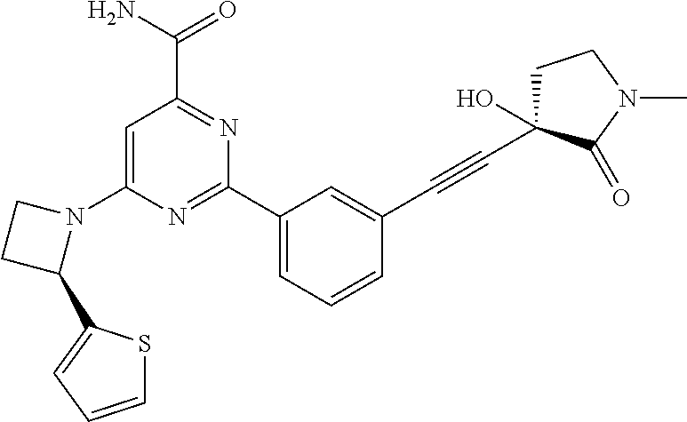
C1=C(N2CCC2C2=CC=CS2)N=C(C2=CC=CC(C#CC3(O)CCN(C)C3=O)=C2)N=C1C(N)=O
